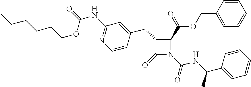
C1(=O)N(C(NC(C2=CC=CC=C2)C)=O)C(C(OCC2=CC=CC=C2)=O)C1CC1=CC(NC(OCCCCCC)=O)=NC=C1
